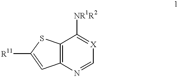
C12=C(N=C[X]=C1[NR1R2])C=C([R11])S2
